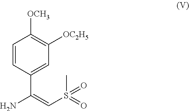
C1=CC(C(=CS(=O)(C)=O)N)=CC([OC2H5])=C1[OCH3]
